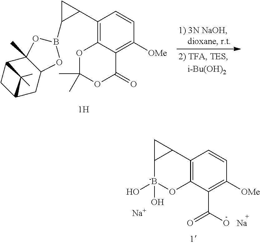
C1(C2C(B3OC4CC5CC(C4(C)O3)C5(C)C)C2)=C2C(=C([OMe])C=C1)C(=O)OC(C)(C)O2.C12=C(C(C(O)=O)=C([OMe])C=C1)O[-B](O)(O)C1C2C1.[Na].[Na]
